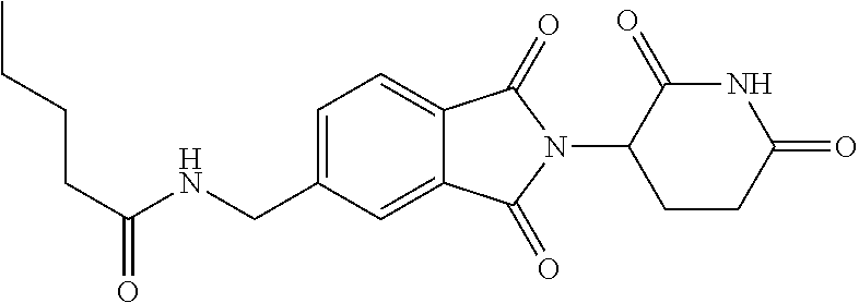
N1C(=O)C(N2C(=O)C3=CC=C(CNC(CCCC)=O)C=C3C2=O)CCC1=O
